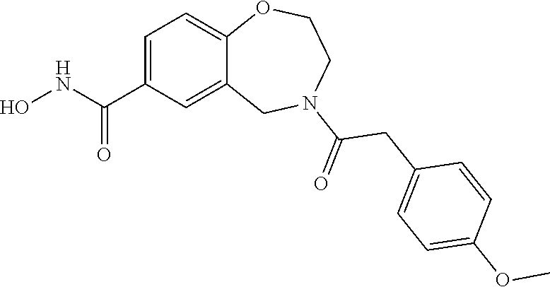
C1=C(C(NO)=O)C=C2C(=C1)OCCN(C(=O)CC1=CC=C(OC)C=C1)C2
